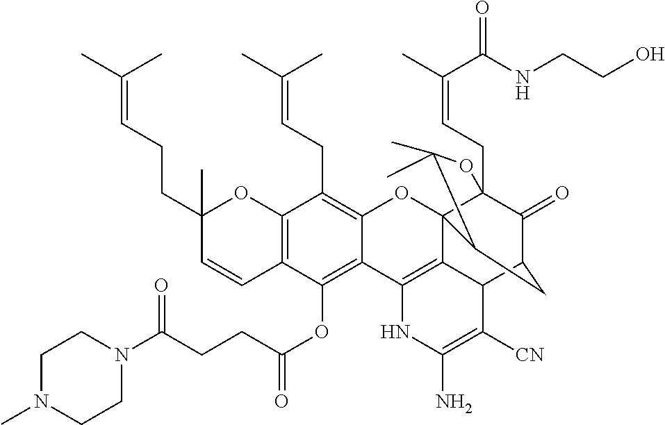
C12=C(C(OC(CCC(N3CCN(C)CC3)=O)=O)=C3C(=C1CC=C(C)C)OC14C5(CC=C(C)C(NCCO)=O)C(=O)C(CC1C(C)(C)O5)C1C4=C3NC(N)=C1[CN])C=CC(CCC=C(C)C)(C)O2
